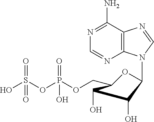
N1=C(N)C2=C(N=C1)N(C1OC(COP(OS(O)(=O)=O)(=O)O)C(O)C1O)C=N2
